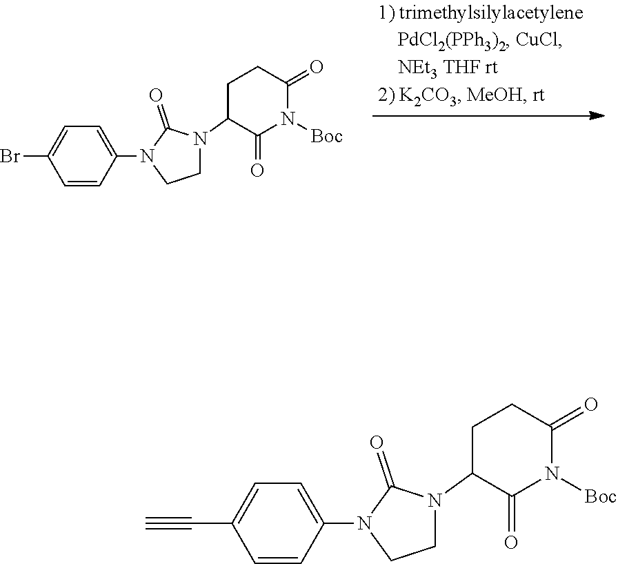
C1=CC(N2CCN(C3C(=O)N([Boc])C(=O)CC3)C2=O)=CC=C1Br.C1=CC(N2CCN(C3C(=O)N([Boc])C(=O)CC3)C2=O)=CC=C1C#C
